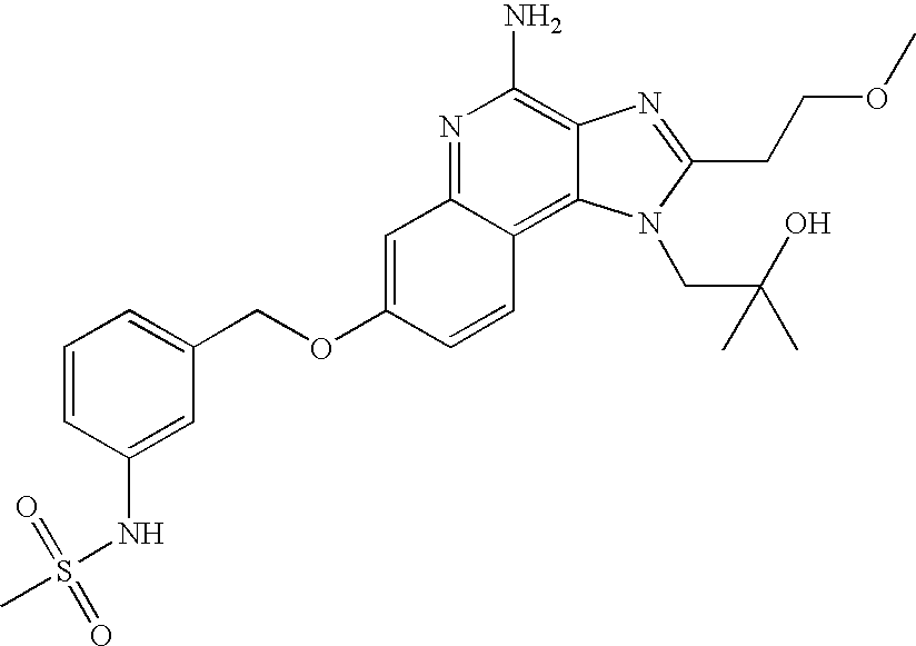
N1=C2C(=C3C(=C1N)N=C(CCOC)N3CC(C)(O)C)C=CC(OCC1=CC=CC(NS(C)(=O)=O)=C1)=C2
